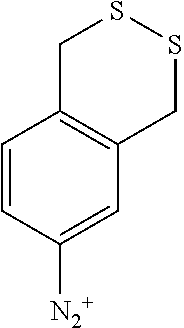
C1=CC([N2+])=CC2=C1CSSC2
